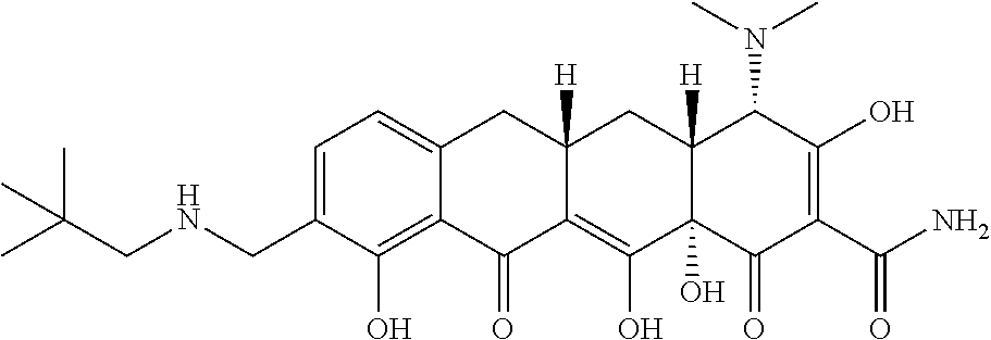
C1=C(CNCC(C)(C)C)C(O)=C2C(=C1)CC1([H])C(=C(O)C3(O)C([H])(C1)C(N(C)C)C(O)=C(C(N)=O)C3=O)C2=O
